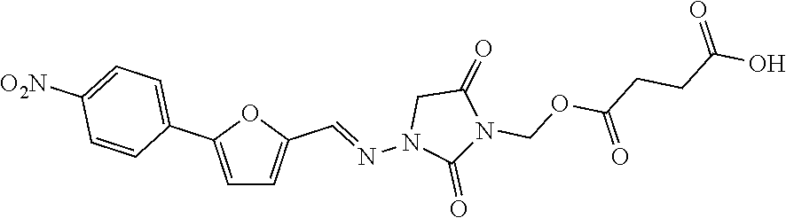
C1=C(C2=CC=C([O2N])C=C2)OC(C=NN2C(=O)N(COC(CCC(O)=O)=O)C(=O)C2)=C1
